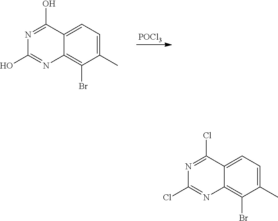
[POCl3].N1=C(O)C2=CC=C(C)C(Br)=C2N=C1O.N1=C(Cl)C2=CC=C(C)C(Br)=C2N=C1Cl
